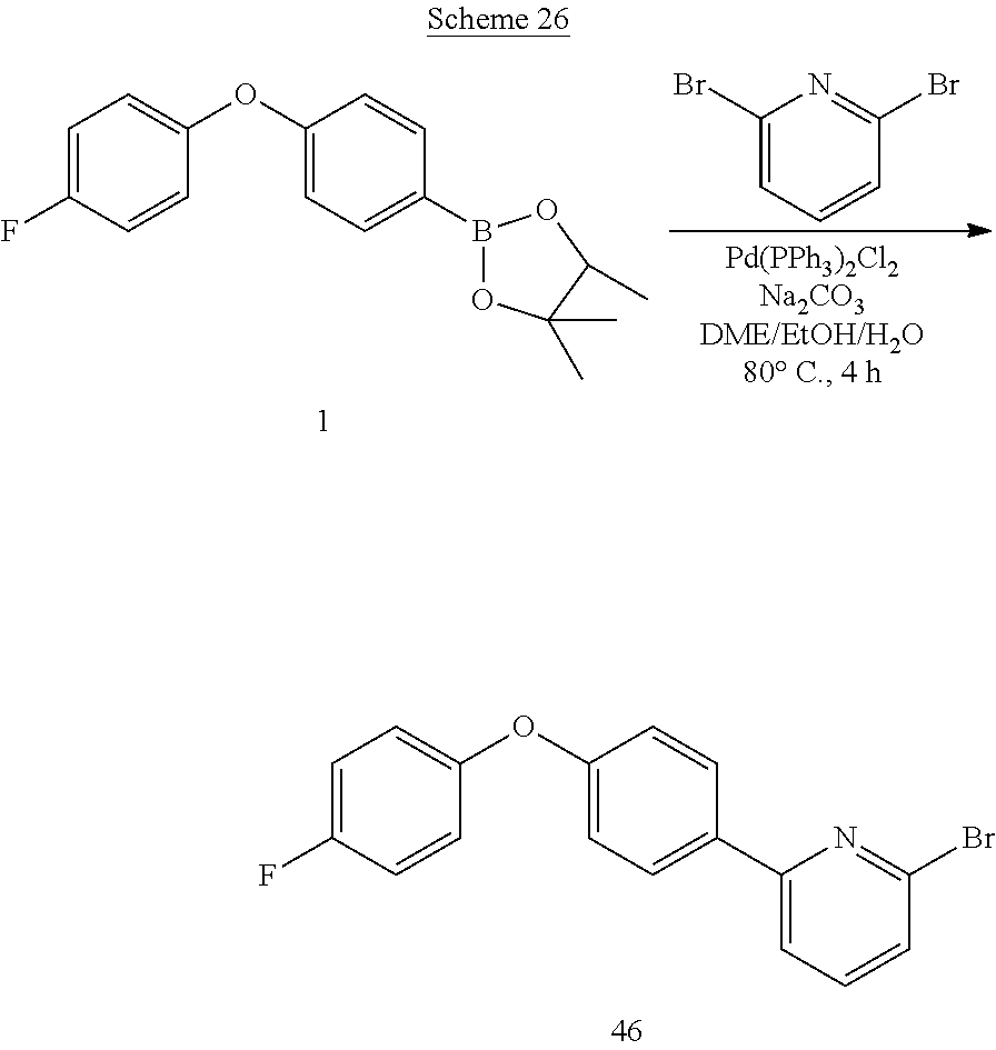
C1(Br)=CC=CC(Br)=N1.C1=C(F)C=CC(OC2=CC=C(B3OC(C)(C)C(C)O3)C=C2)=C1.C1=C(F)C=CC(OC2=CC=C(C3=CC=CC(Br)=N3)C=C2)=C1
